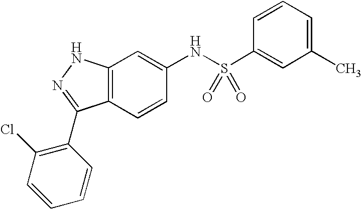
C12=C(C=CC(NS(C3=CC(C)=CC=C3)(=O)=O)=C1)C(C1=C(Cl)C=CC=C1)=NN2
